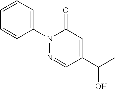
N1(C2=CC=CC=C2)N=CC(C(C)O)=CC1=O
